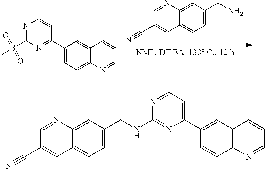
C1(C2=NC(S(C)(=O)=O)=NC=C2)=CC=C2C(=C1)C=CC=N2.C1=C(CN)C=C2C(=C1)C=C(C#N)C=N2.C1(C2=CC=NC(NCC3=CC=C4C(=C3)N=CC(C#N)=C4)=N2)=CC2=C(C=C1)N=CC=C2
